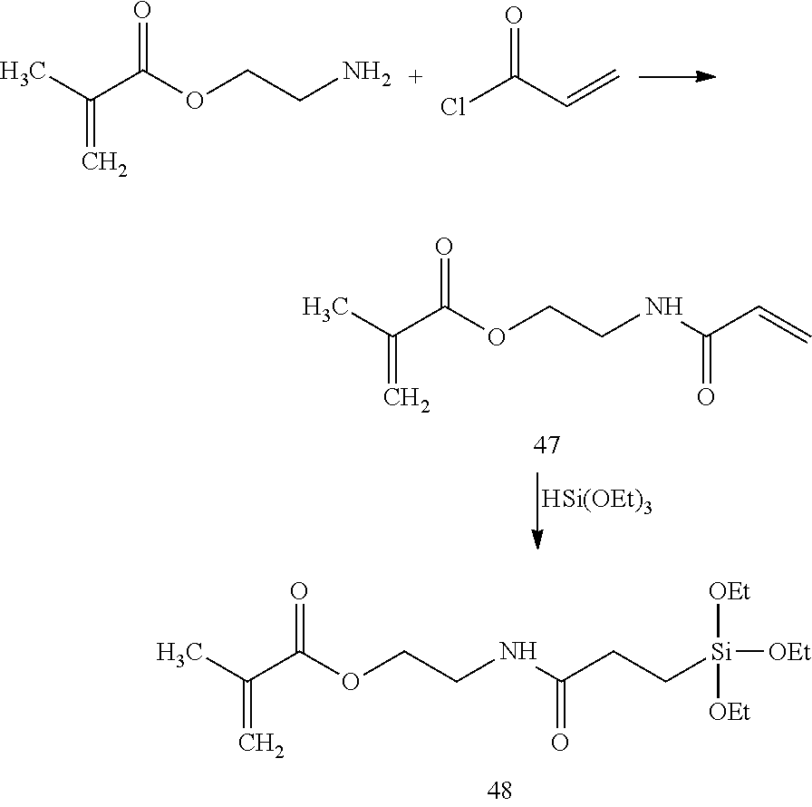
CC(C(OCCNC(C=C)=O)=O)=C.[HSi(OEt)3].CC(C(OCCN)=O)=C.ClC(C=C)=O.CC(C(OCCNC(CC[Si]([OEt])([OEt])[OEt])=O)=O)=C
